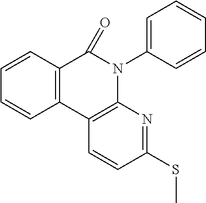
C12=C(C3=C(N(C4=CC=CC=C4)C1=O)N=C(SC)C=C3)C=CC=C2
